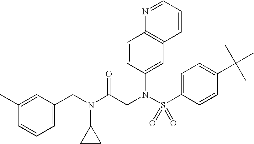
C1=CC(N(S(C2=CC=C(C(C)(C)C)C=C2)(=O)=O)CC(N(C2CC2)CC2=CC=CC(C)=C2)=O)=CC2=C1N=CC=C2
